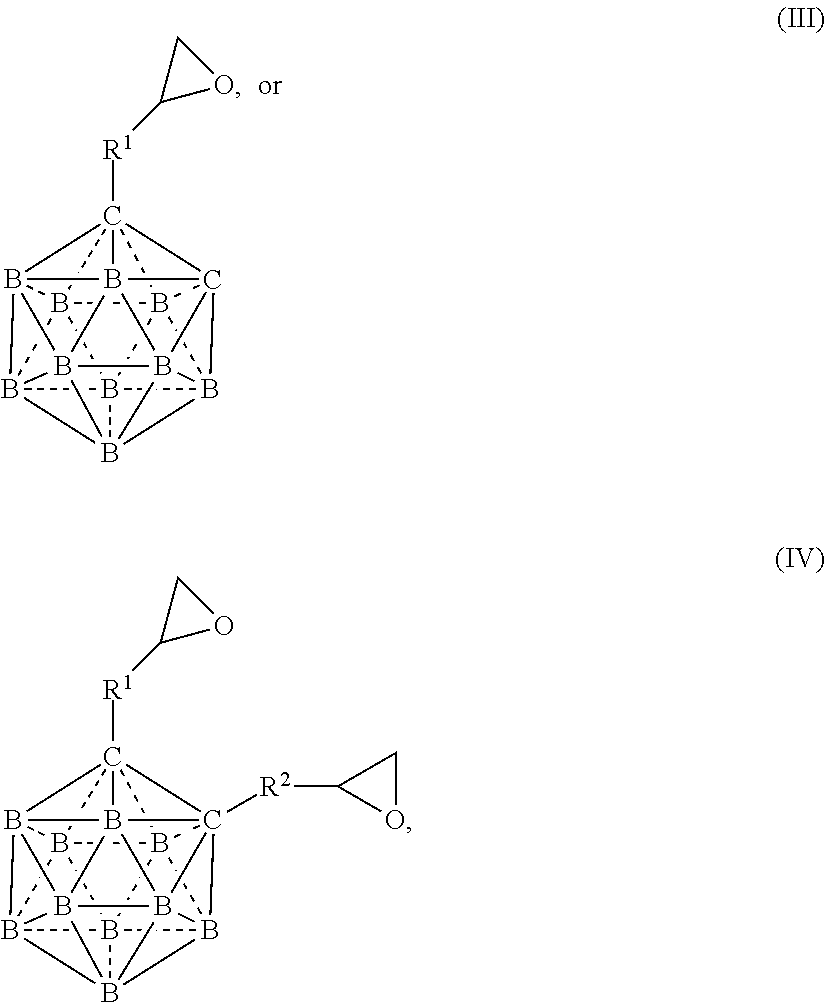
B1234B567B189B1%10%11B%12%13%14C5%15([R1]C5OC5)(B265B326B5%15%12B2%131B486%10)C79%14%11.B1234B567B189B1%10%11B%12%13%14C5%15([R1]C5OC5)(B265B326B5%15%12B2%131B486%10)C79%14%11[R2]C1OC1
